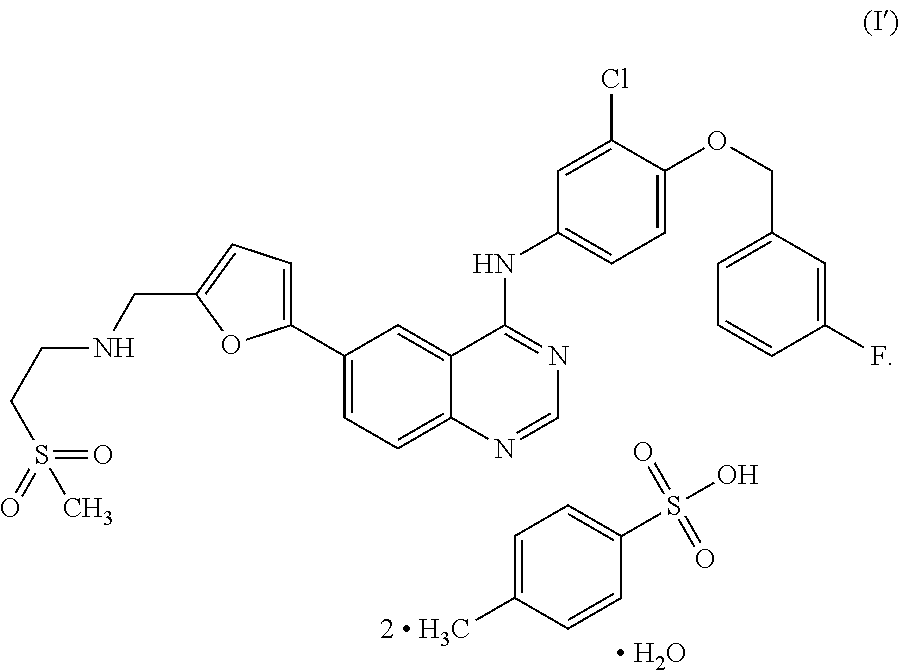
C1=C([2  H3C])C=CC(S(O)(=O)=O)=C1.[ H2O].C1=NC2=CC=C(C3=CC=C(CNCCS(=O)(=O)C)O3)C=C2C(NC2=CC=C(OCC3=CC=CC(F)=C3)C(Cl)=C2)=N1
